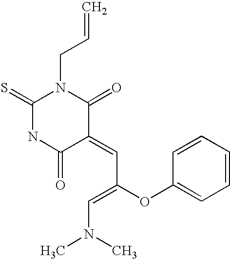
C=CCN1C(=S)NC(=O)C(=CC(OC2=CC=CC=C2)=CN(C)C)C1=O
